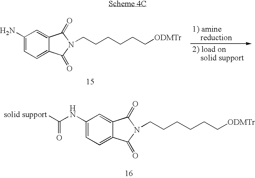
C1(N)=CC=C2C(=C1)C(=O)N(CCCCCC[ODMTr])C2=O.C1(NC([solid support])=O)=CC=C2C(=C1)C(=O)N(CCCCCC[ODMTr])C2=O
